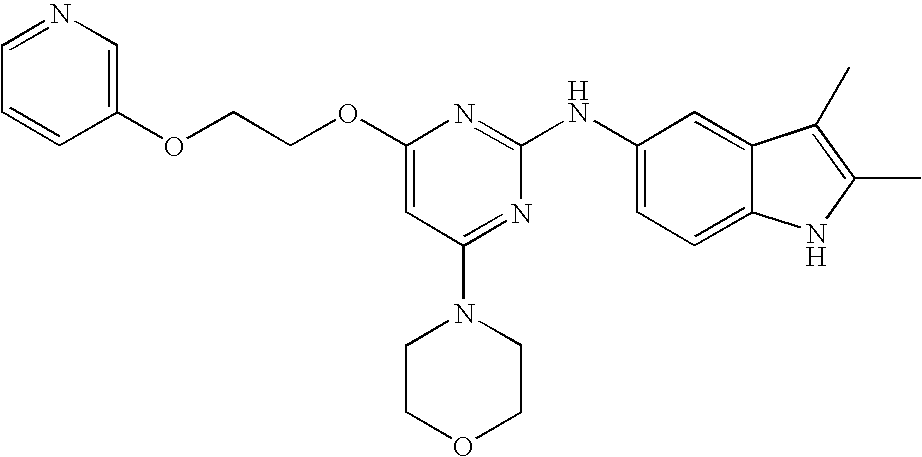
N1=CC=CC(OCCOC2=CC(N3CCOCC3)=NC(NC3=CC=C4C(=C3)C(C)=C(C)N4)=N2)=C1
